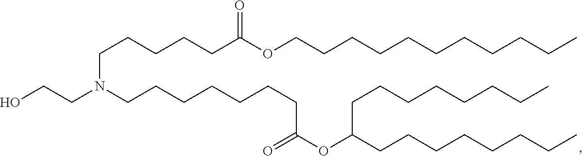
C(CCCCC(OCCCCCCCCCCC)=O)N(CCO)CCCCCCCC(=O)OC(CCCCCCCC)CCCCCCCC
